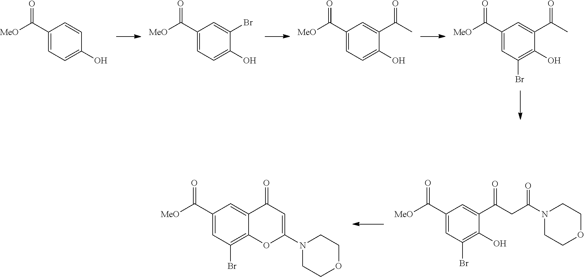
C1(C([MeO])=O)=CC=C(O)C=C1.C1(C([MeO])=O)=CC=C(O)C(Br)=C1.C1(C([MeO])=O)=CC=C(O)C(C(C)=O)=C1.C1(C([MeO])=O)=CC(Br)=C(O)C(C(C)=O)=C1.C1(C(CC(N2CCOCC2)=O)=O)=CC(C([MeO])=O)=CC(Br)=C1O.N1(C2=CC(=O)C3=CC(C([MeO])=O)=CC(Br)=C3O2)CCOCC1
